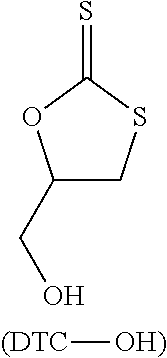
C1(CO)CSC(=S)O1.[(DTC][OH)]
